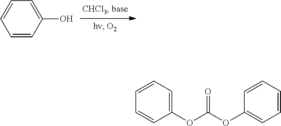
C1=C(O)C=CC=C1.C1=CC=C(OC(=O)OC2=CC=CC=C2)C=C1
